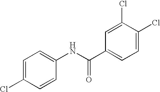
C1=C(Cl)C=CC(NC(C2=CC=C(Cl)C(Cl)=C2)=O)=C1
